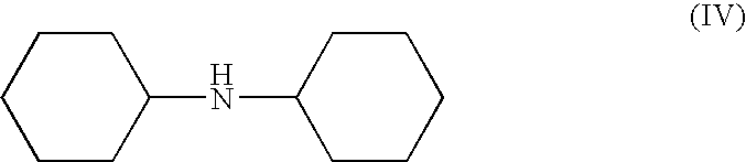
C1CC(NC2CCCCC2)CCC1
